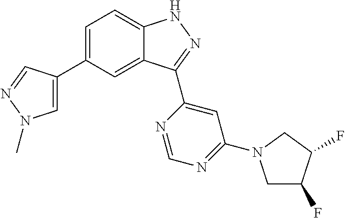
C1=C(C2=CN(C)N=C2)C=C2C(=C1)NN=C2C1=CC(N2CC(F)C(F)C2)=NC=N1
